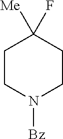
C1CN([Bz])CCC1([Me])F
